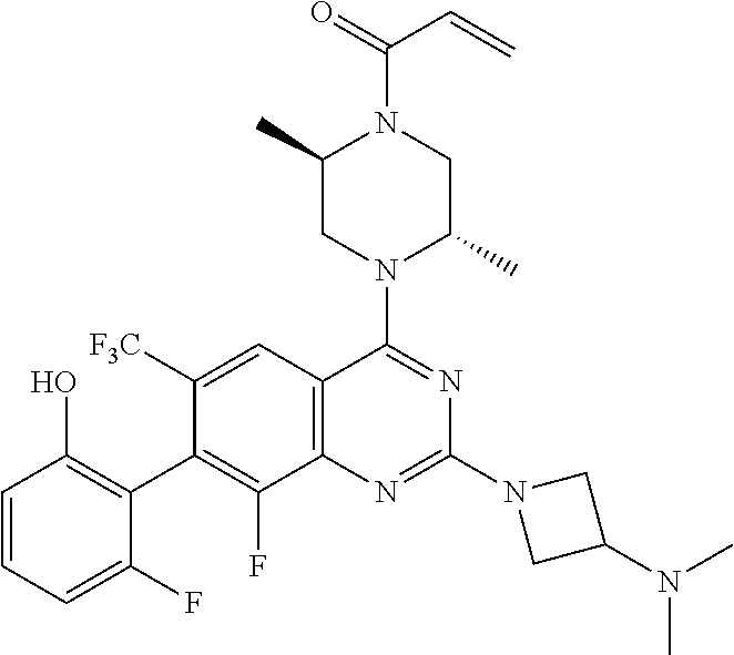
C1=CC=C(F)C(C2=C(F)C3=C(C=C2[F3C])C(N2C(C)CN(C(=O)C=C)C(C)C2)=NC(N2CC(N(C)C)C2)=N3)=C1O
